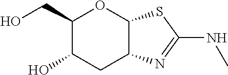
C1(CO)C(O)CC2C(O1)SC(NC)=N2
